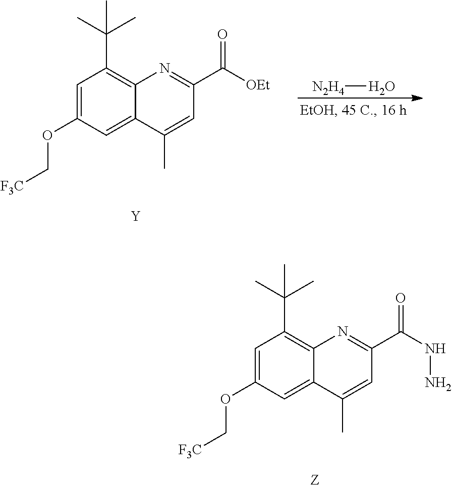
C1=C(OC[F3C])C=C2C(=C1C(C)(C)C)N=C(C([OEt])=O)C=C2C.[Y].[N2H4]O.C1=C(OC[F3C])C=C2C(=C1C(C)(C)C)N=C(C(NN)=O)C=C2C.[Z]
